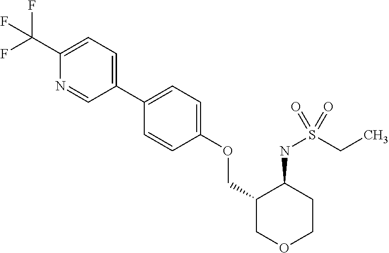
C1(C2=CC=C(OCC3COCCC3NS(CC)(=O)=O)C=C2)=CC=C(C(F)(F)F)N=C1
